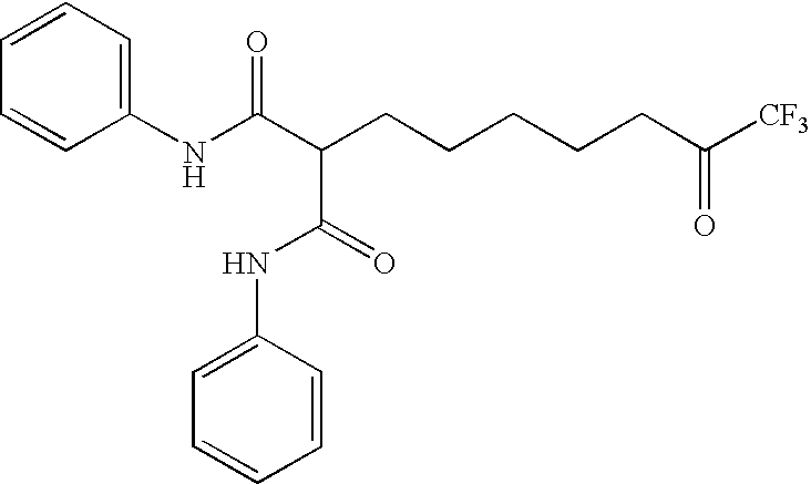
C1=CC=C(NC(C(CCCCCC([CF3])=O)C(=O)NC2=CC=CC=C2)=O)C=C1
